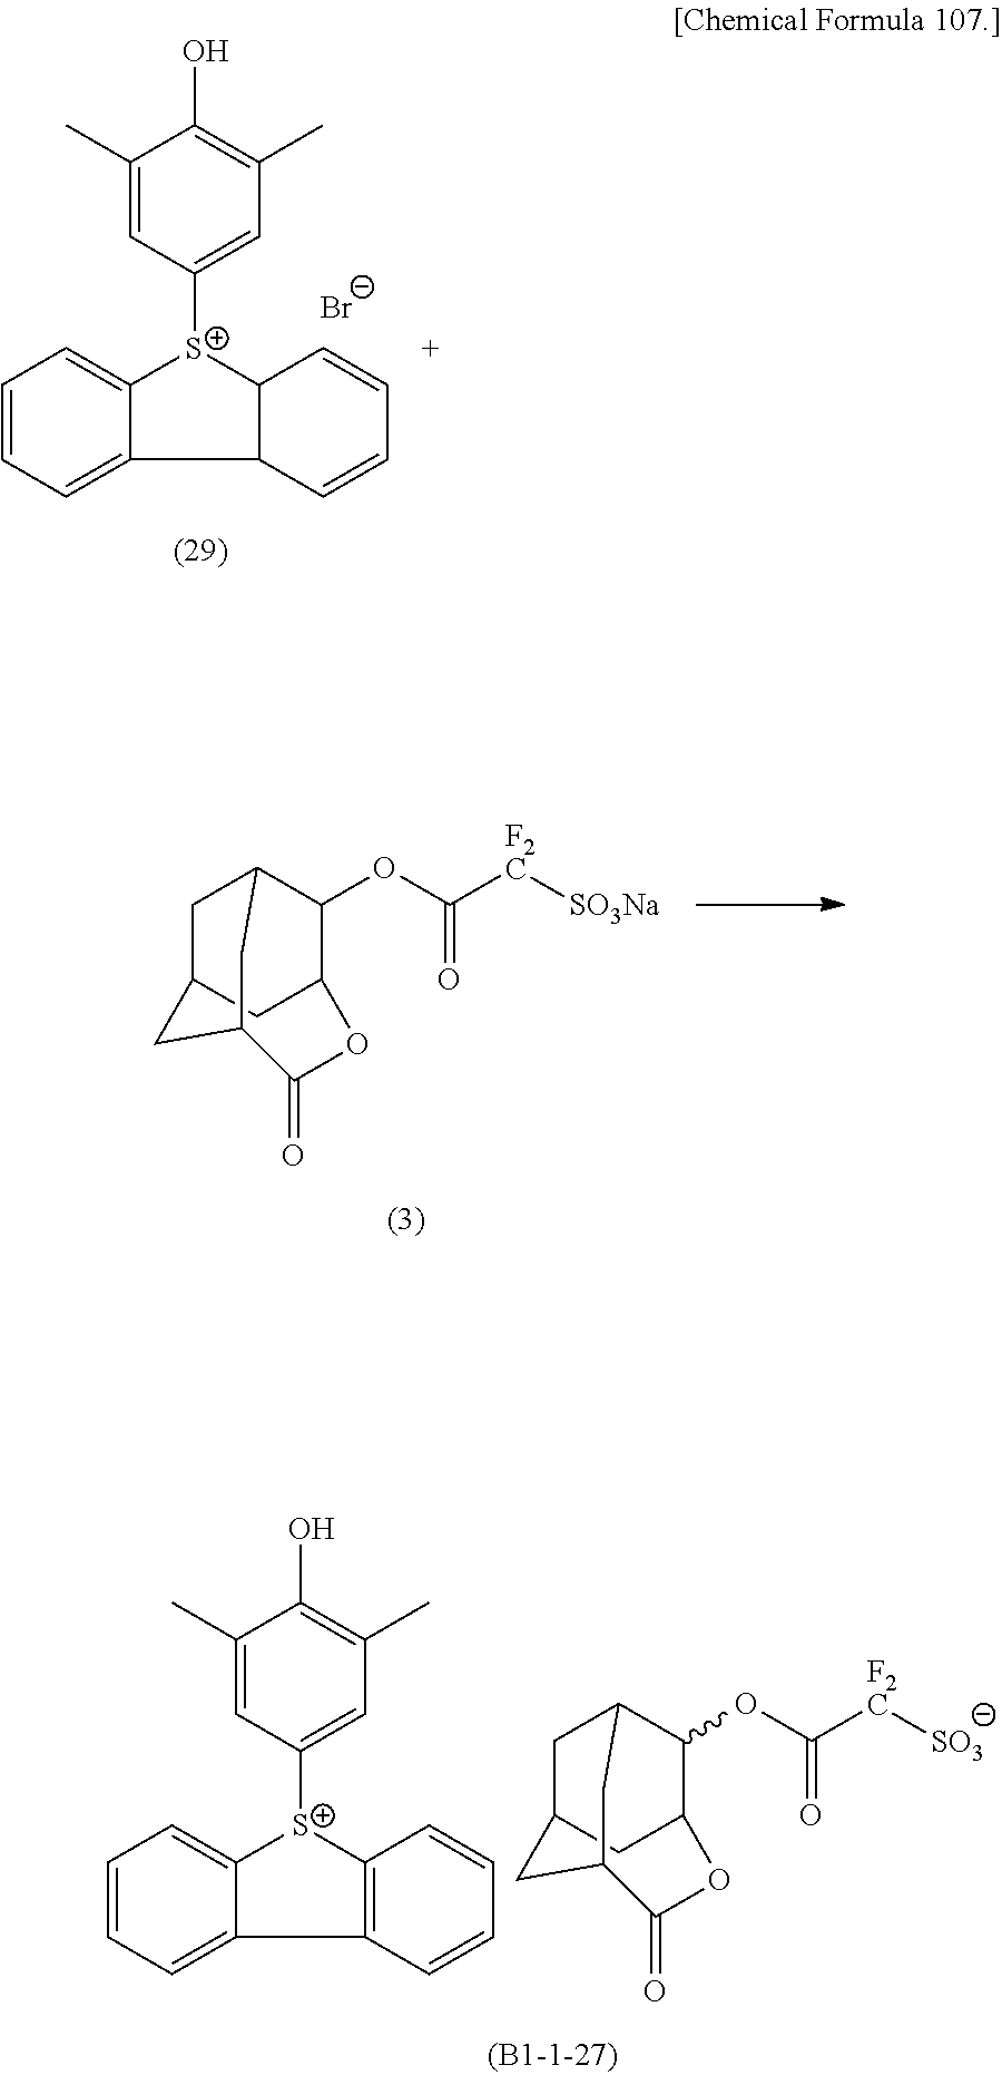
C1C2CC3C(OC(=O)[F2C][SO3Na])C1CC(C2)C(=O)O3.C1=CC=C2C(=C1)[S+](C1=CC(C)=C(O)C(C)=C1)C1C2C=CC=C1.[Br-].C1C2CC3C(OC(=O)[F2C][SO3])C1CC(C2)C(=O)O3.C1=CC=C2C(=C1)[S+](C1=CC(C)=C(O)C(C)=C1)C1=C2C=CC=C1
